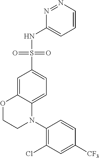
C1(Cl)=C(N2C3=CC=C(S(=O)(=O)NC4=CC=CN=N4)C=C3OCC2)C=CC([CF3])=C1
